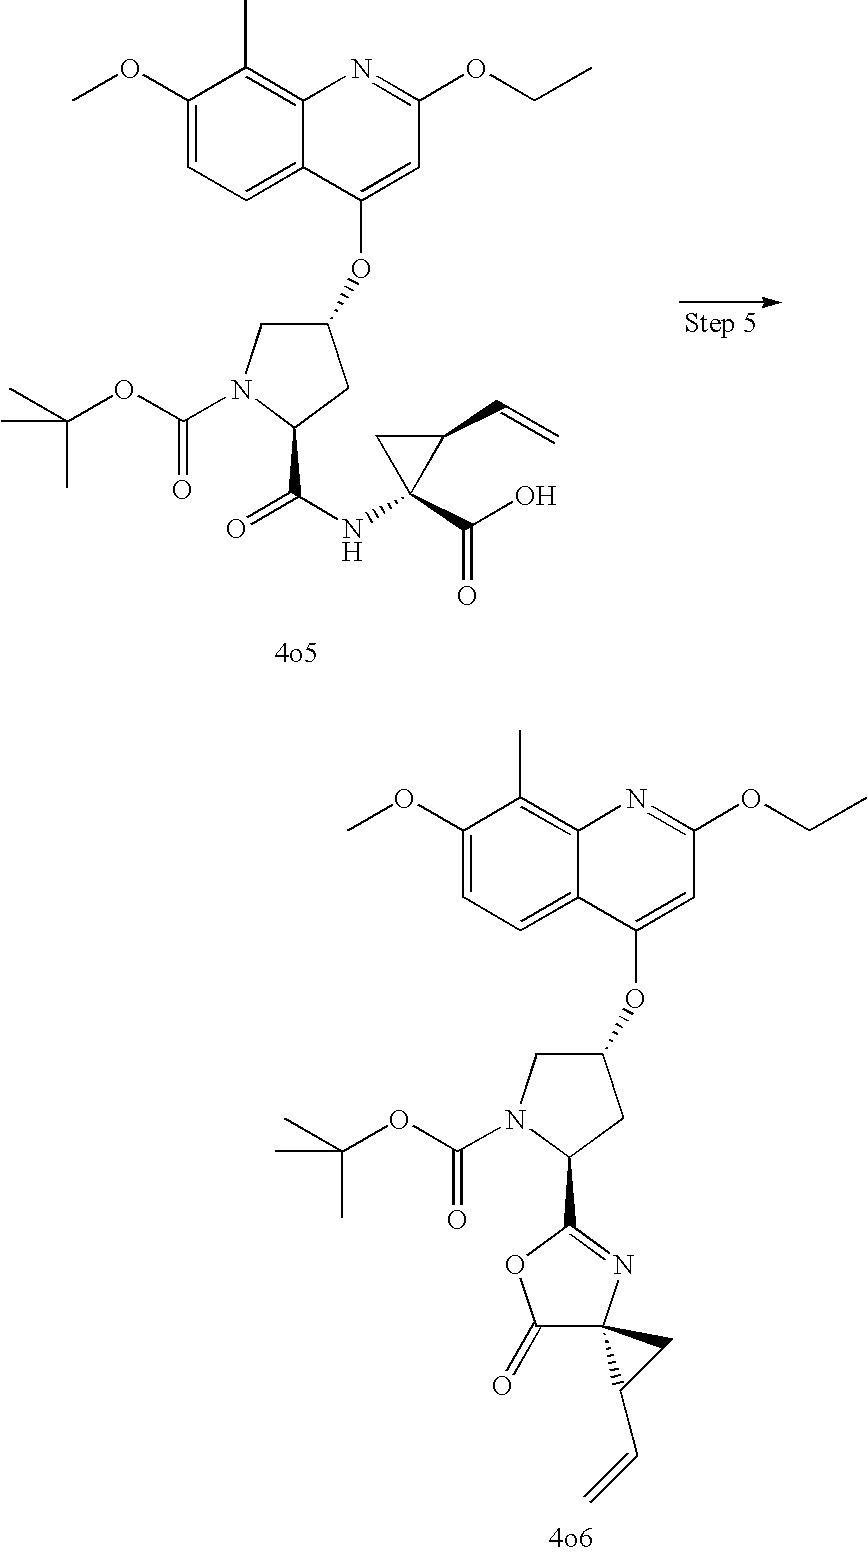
C1(OC)=CC=C2C(=C1C)N=C(OCC)C=C2OC1CN(C(OC(C)(C)C)=O)C(C2=NC3(C(=O)O2)C(C=C)C3)C1.C1(OC)=CC=C2C(=C1C)N=C(OCC)C=C2OC1CN(C(OC(C)(C)C)=O)C(C(=O)NC2(C(O)=O)C(C=C)C2)C1
